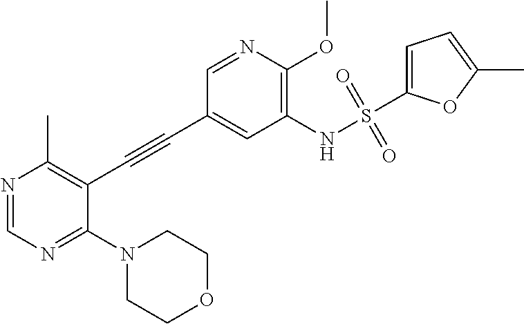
N1=CN=C(N2CCOCC2)C(C#CC2=CC(NS(C3=CC=C(C)O3)(=O)=O)=C(OC)N=C2)=C1C
